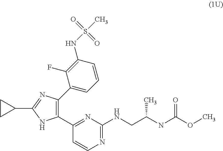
C1(C2=C(C3=CC=CC(NS(=O)(=O)C)=C3F)N=C(C3CC3)N2)=NC(NCC(NC(OC)=O)C)=NC=C1
